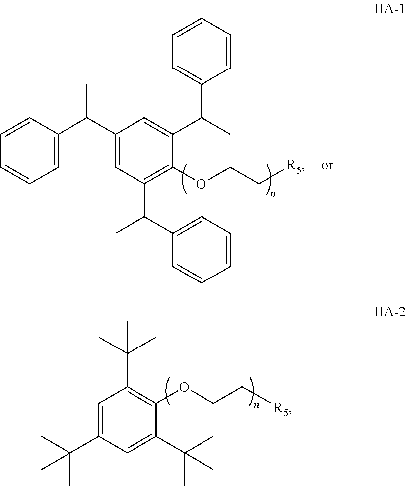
C1=C(C(C)(C)C)C=C(C(C)(C)C)C(OCC[R5])=C1C(C)(C)C.C1=CC(C(C2=CC(C(C)C3=CC=CC=C3)=C(OCC[R5])C(C(C)C3=CC=CC=C3)=C2)C)=CC=C1
